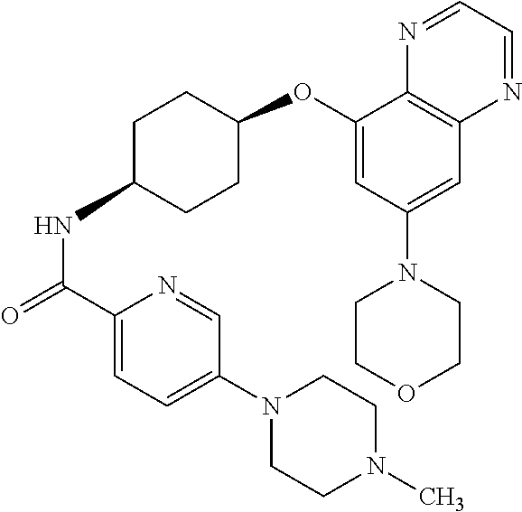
C1(C(=O)NC2CCC(OC3=CC(N4CCOCC4)=CC4=C3N=CC=N4)CC2)=CC=C(N2CCN(C)CC2)C=N1
